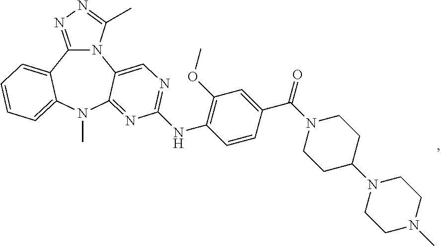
N12C(=NN=C1C)C1=CC=CC=C1N(C)C1=NC(NC3=C(OC)C=C(C(N4CCC(N5CCN(C)CC5)CC4)=O)C=C3)=NC=C21
